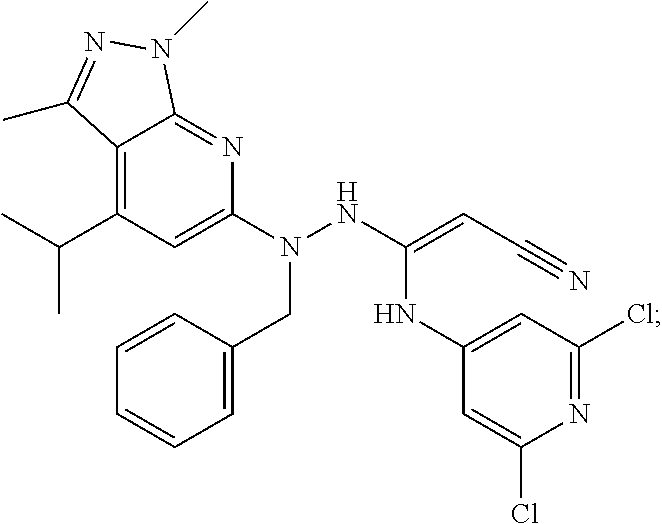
C12=C(C(C)C)C=C(N(NC(=CC#N)NC3=CC(Cl)=NC(Cl)=C3)CC3=CC=CC=C3)N=C1N(C)N=C2C
